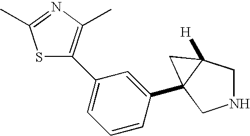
N1CC2([H])C(C3=CC(C4=C(C)N=C(C)S4)=CC=C3)(C1)C2
